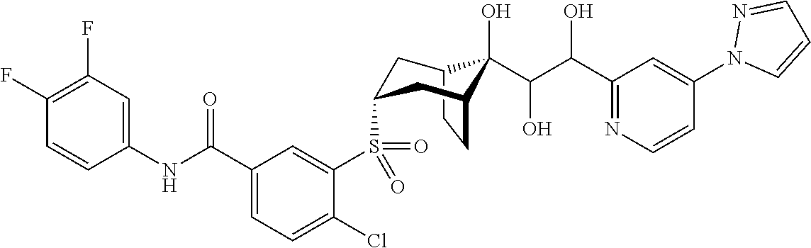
C12CCC(CC(S(C3=CC(C(NC4=CC(F)=C(F)C=C4)=O)=CC=C3Cl)(=O)=O)C1)C2(O)C(C(O)C1=NC=CC(N2C=CC=N2)=C1)O
